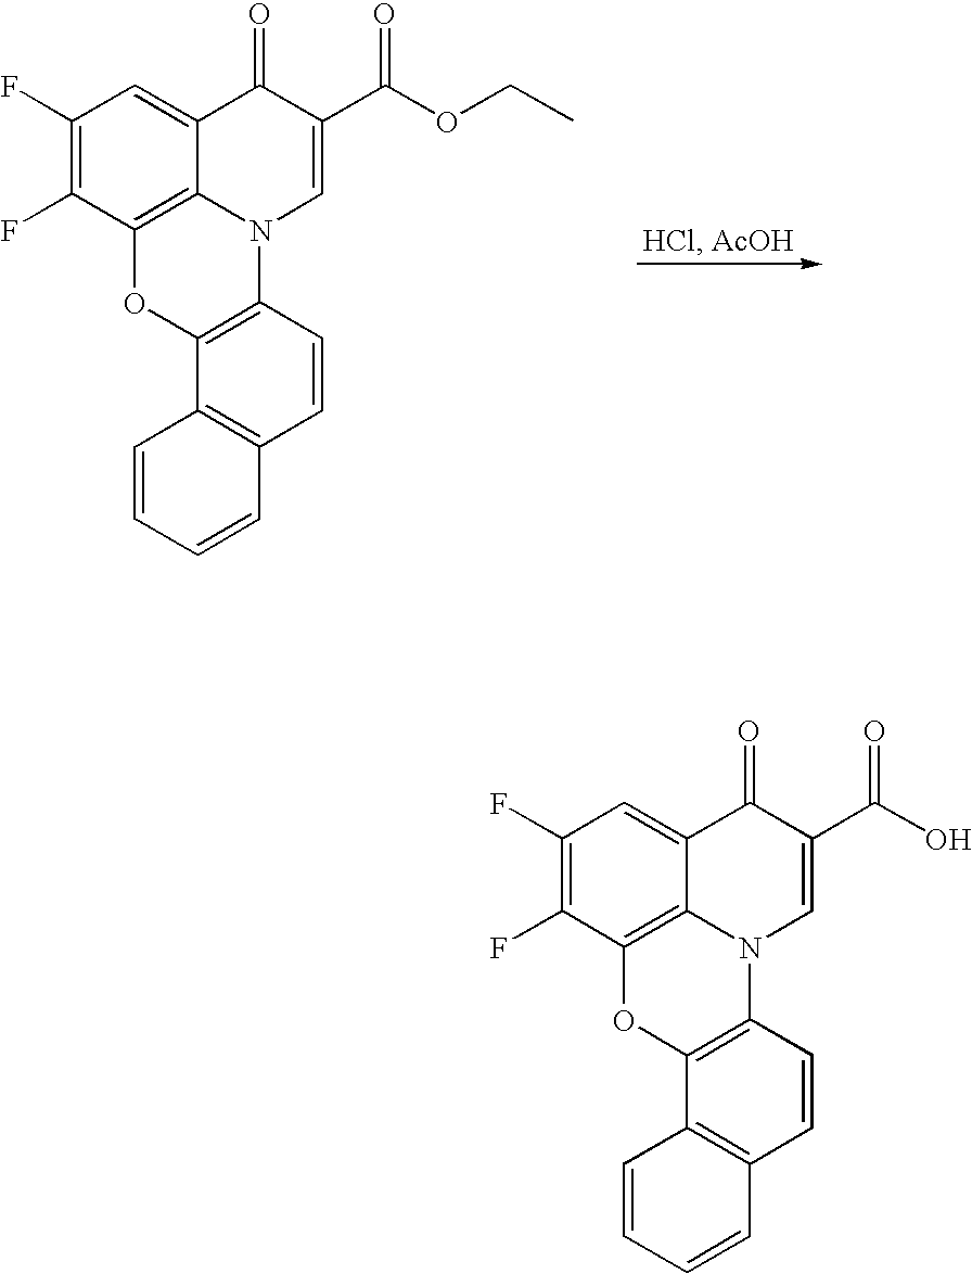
C1(F)=C(F)C2=C3C(=C1)C(=O)C(C(OCC)=O)=CN3C1=C(O2)C2=C(C=C1)C=CC=C2.C1(F)=C(F)C2=C3C(=C1)C(=O)C(C(O)=O)=CN3C1=C(O2)C2=C(C=C1)C=CC=C2
